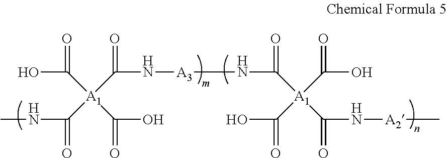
OC([A1](C(N[A3]NC([A1](C(O)=O)(C(O)=O)C(=O)N[A2]C)=O)=O)(C(NC)=O)C(=O)O)=O
